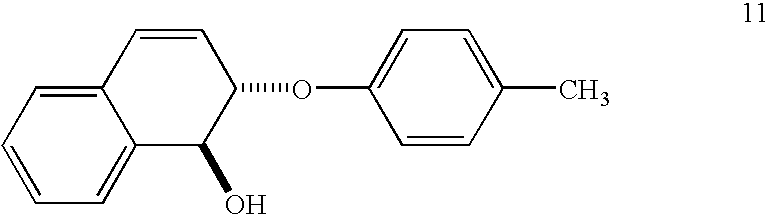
C12=CC=CC=C1C(O)C(OC1=CC=C(C)C=C1)C=C2
